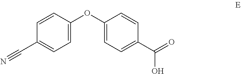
C1=CC(OC2=CC=C(C(=O)O)C=C2)=CC=C1C#N
